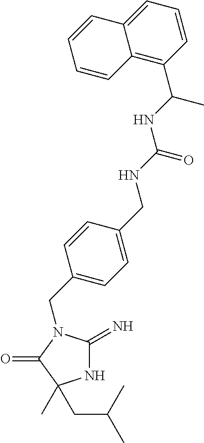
N1C(=N)N(CC2=CC=C(CNC(NC(C3=C4C(=CC=C3)C=CC=C4)C)=O)C=C2)C(=O)C1(C)CC(C)C
